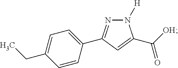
N1=C(C2=CC=C(CC)C=C2)C=C(C([OH])=O)N1[H]
